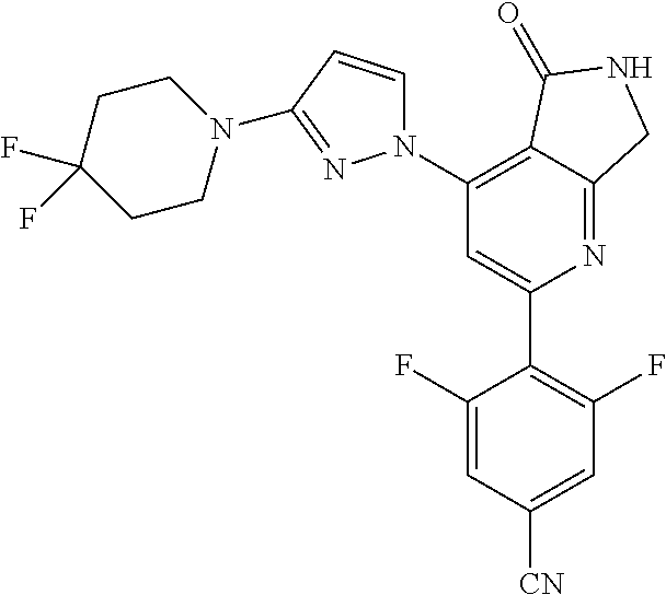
C1(C2=C(F)C=C([CN])C=C2F)=CC(N2C=CC(N3CCC(F)(F)CC3)=N2)=C2C(=N1)CNC2=O
